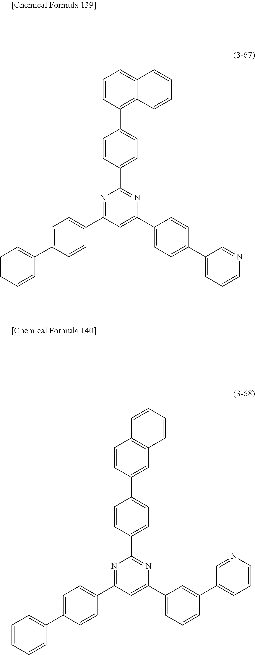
N1=C(C2=CC=C(C3=CC=CC=C3)C=C2)C=C(C2=CC=CC(C3=CC=CN=C3)=C2)N=C1C1=CC=C(C2=CC3=C(C=C2)C=CC=C3)C=C1.N1=C(C2=CC=C(C3=CC=CC=C3)C=C2)C=C(C2=CC=C(C3=CC=CN=C3)C=C2)N=C1C1=CC=C(C2=C3C(=CC=C2)C=CC=C3)C=C1
